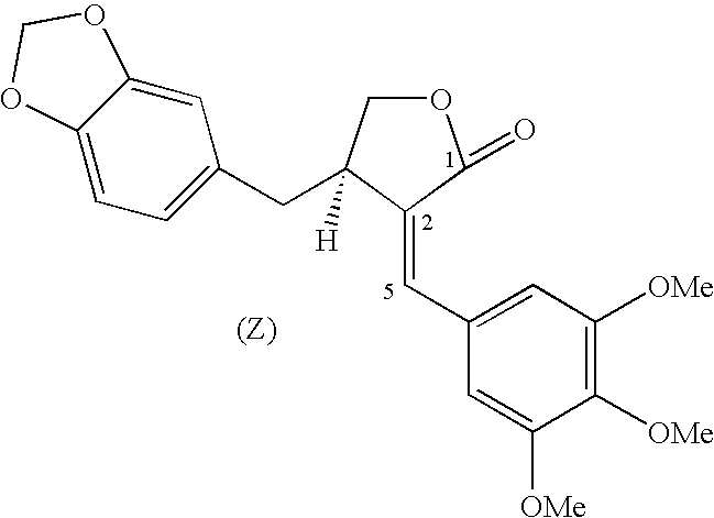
C1=C2C(=CC(CC3([H])COC(=O)C3=CC3=CC([OMe])=C([OMe])C([OMe])=C3)=C1)OCO2
